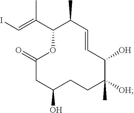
C1(C(=CI)C)OC(=O)CC(O)CCC(C)([OH])C(O)C=CC1C
